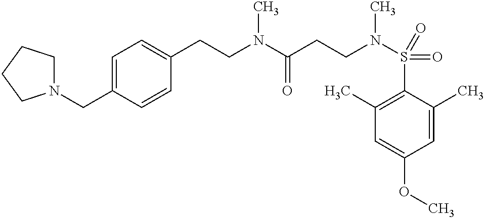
C(N(C(CCN(S(=O)(C1=C(C)C=C(OC)C=C1C)=O)C)=O)C)CC1=CC=C(CN2CCCC2)C=C1
